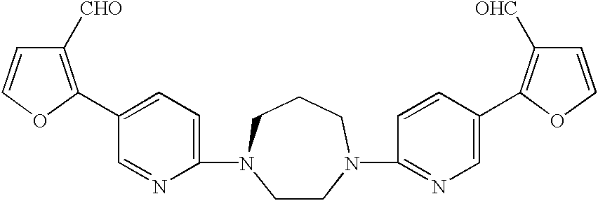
C1(N2CCN(C3=NC=C(C4=C([OHC])C=CO4)C=C3)CCC2)=CC=C(C2=C([CHO])C=CO2)C=N1
